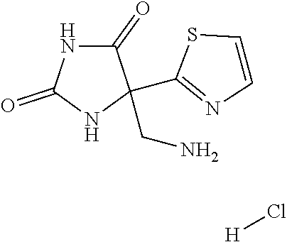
C1(=O)NC(=O)NC1(C1=NC=CS1)CN.Cl[H]
